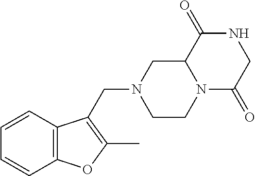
N12C(=O)CNC(=O)C1CN(CC1=C(C)OC3=C1C=CC=C3)CC2
